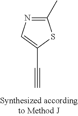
C#CC1=CN=C(C)S1
